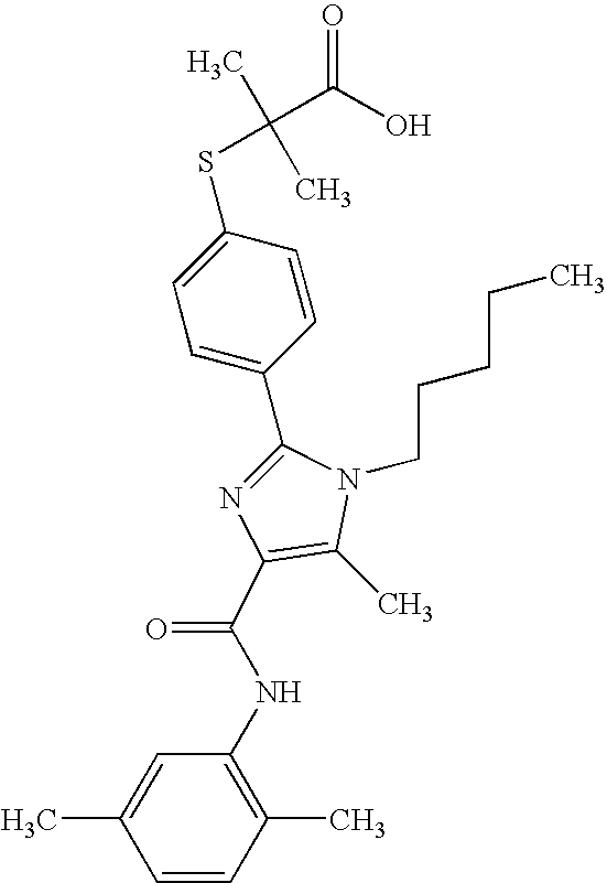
C1(C2=CC=C(SC(C)(C)C(O)=O)C=C2)=NC(C(NC2=C(C)C=CC(C)=C2)=O)=C(C)N1CCCCC
